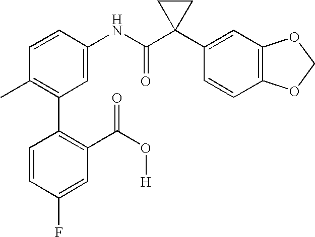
C1=CC(NC(C2(C3=CC4=C(C=C3)OCO4)CC2)=O)=CC(C2=C(C(O[H])=O)C=C(F)C=C2)=C1C
